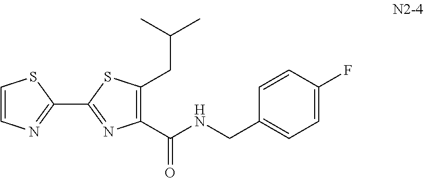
C1=CN=C(C2=NC(C(NCC3=CC=C(F)C=C3)=O)=C(CC(C)C)S2)S1
